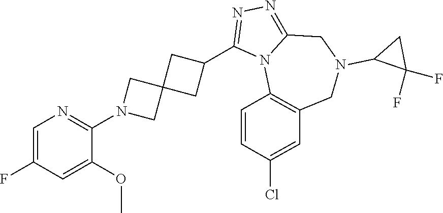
C1(F)=CN=C(N2CC3(C2)CC(C2=NN=C4N2C2=C(CN(C5C(F)(F)C5)C4)C=C(Cl)C=C2)C3)C(OC)=C1
